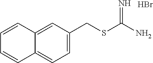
C1=C(CSC(N)=N)C=C2C(=C1)C=CC=C2.Br
